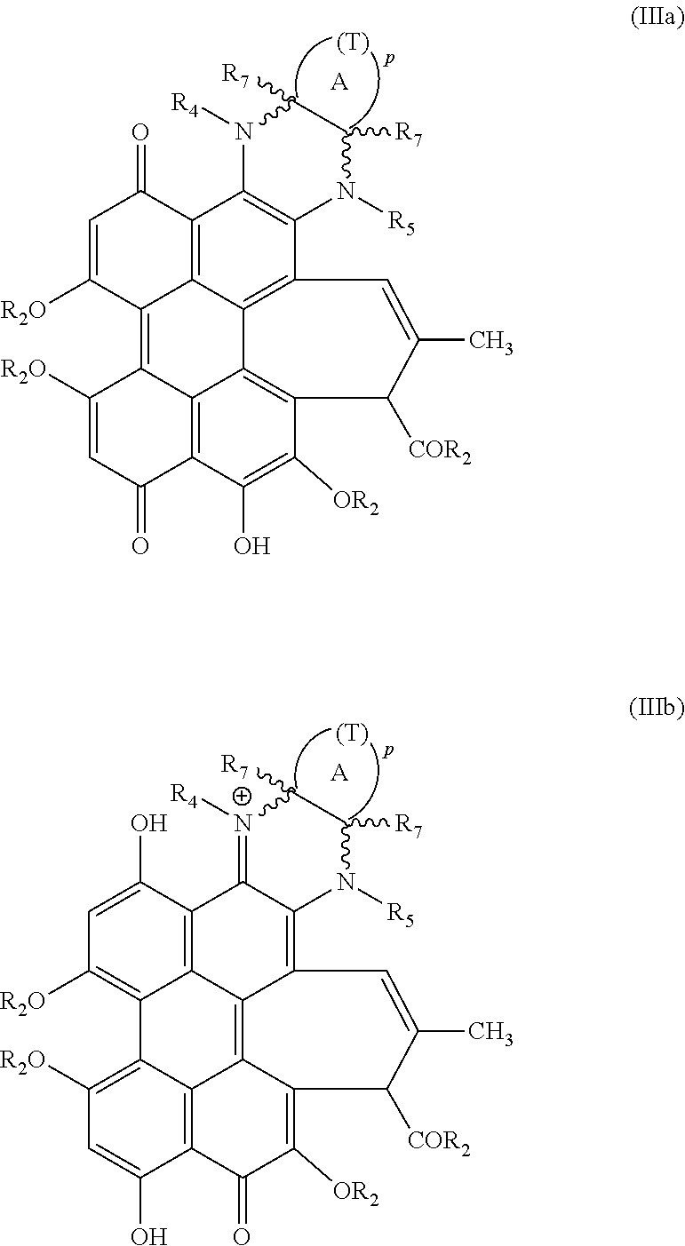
C1=C([R2O])C2=C3C4=C(C(=O)C=C3[R2O])C(O)=C([OR2])C3=C4C4=C(C5=C(C(=C24)C1=O)N([R4])C([R7])C([R7])N5[R5])C=C(C)C3[COR2].[(T)].[A].C1=C(O)C2=C3C(=C1[R2O])C1=C([R2O])C=C(O)C4=C1C1=C3C(=C3C2=[N+]([R4])C([R7])C([R7])N3[R5])C=C(C)C([COR2])C1=C([OR2])C4=O.[(T)].[A]
